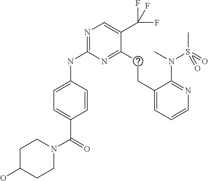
N(C1=NC=C(C(F)(F)F)C(CCC2=CC=CN=C2N(S(=O)(C)=O)C)=N1)C1=CC=C(C(=O)N2CCC(O)CC2)C=C1
